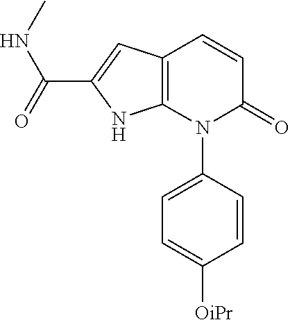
C1=CC(N2C(=O)C=CC3=C2NC(C(=O)NC)=C3)=CC=C1[OiPr]
